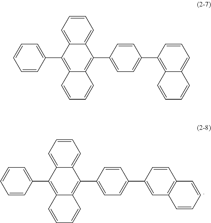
C1=C2C(=CC=C1)C(C1=CC=C(C3=CC4=C(C=C3)C=CC=C4)C=C1)=C1C(=C2C2=CC=CC=C2)C=CC=C1.C1=C2C(=CC=C1)C(C1=CC=C(C3=C4C(=CC=C3)C=CC=C4)C=C1)=C1C(=C2C2=CC=CC=C2)C=CC=C1
